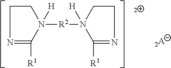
C1CN=C([R1])N1([H])[R2]N1([H])C([R1])=NCC1
